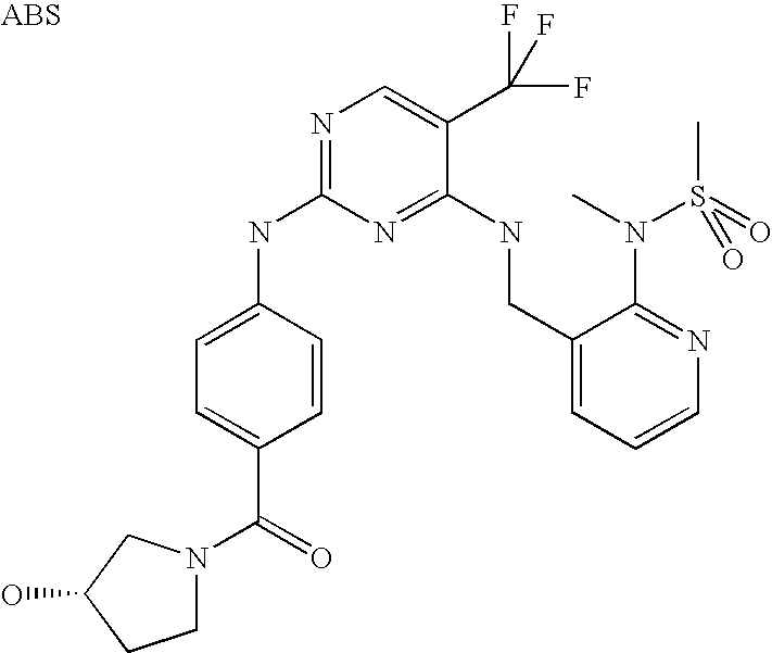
C1(NC2=NC=C(C(F)(F)F)C(NCC3=CC=CN=C3N(C)S(C)(=O)=O)=N2)=CC=C(C(=O)N2CCC(O)C2)C=C1
